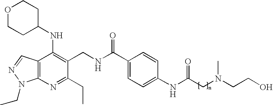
C12=C(N=C(CC)C(CNC(C3=CC=C(NC(CN(CCO)C)=O)C=C3)=O)=C1NC1CCOCC1)N(CC)N=C2
